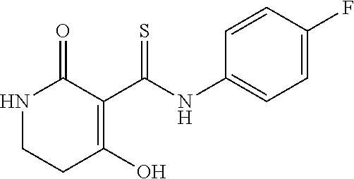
N1CCC(O)=C(C(NC2=CC=C(F)C=C2)=S)C1=O
